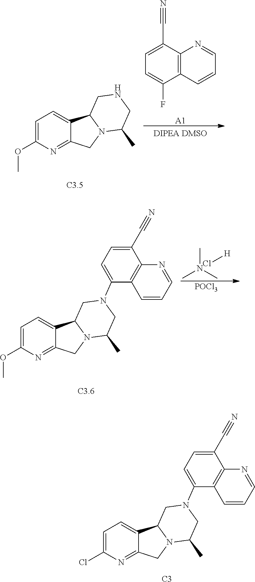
C1=C(Cl)N=C2C(=C1)C1N(C2)C(C)CN(C2=CC=C(C#N)C3=C2C=CC=N3)C1.[C3].C1=C(OC)N=C2C(=C1)C1N(C2)C(C)CNC1.C1=C(C#N)C2=C(C(F)=C1)C=CC=N2.[A1].C1=C(OC)N=C2C(=C1)C1N(C2)C(C)CN(C2=CC=C(C#N)C3=C2C=CC=N3)C1.CN(C)C.Cl[H].[POCl3]
